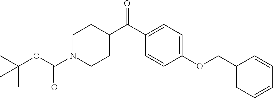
C1N(C(OC(C)(C)C)=O)CCC(C(C2=CC=C(OCC3=CC=CC=C3)C=C2)=O)C1
